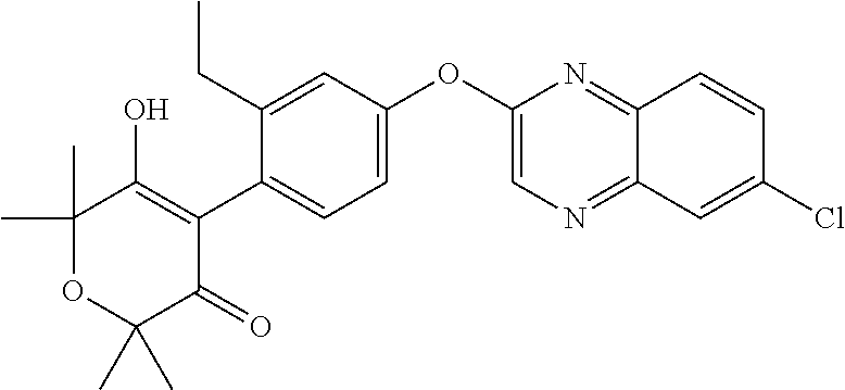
C1=C(OC2=CN=C3C(=N2)C=CC(Cl)=C3)C=C(CC)C(C2=C(O)C(C)(C)OC(C)(C)C2=O)=C1
